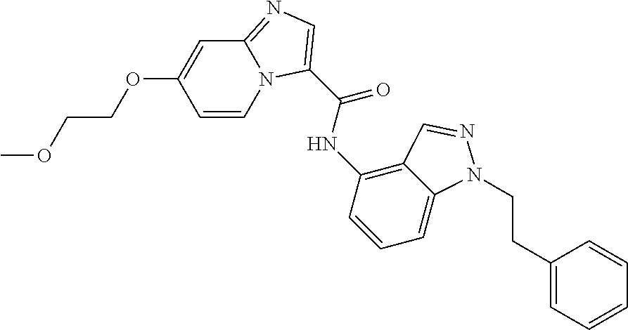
C12=C(NC(C3=CN=C4N3C=CC(OCCOC)=C4)=O)C=CC=C1N(CCC1=CC=CC=C1)N=C2
